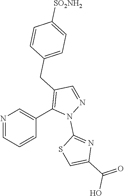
N1=CC=CC(C2=C(CC3=CC=C([SO2NH2])C=C3)C=NN2C2=NC(C(O)=O)=CS2)=C1
